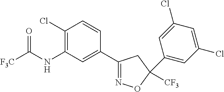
[F3C]C(NC1=C(Cl)C=CC(C2=NOC([CF3])(C3=CC(Cl)=CC(Cl)=C3)C2)=C1)=O
